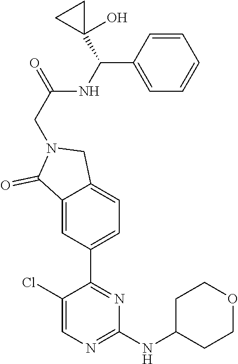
C12=CC(C3=NC(NC4CCOCC4)=NC=C3Cl)=CC=C1CN(CC(=O)NC(C1=CC=CC=C1)C1(O)CC1)C2=O
